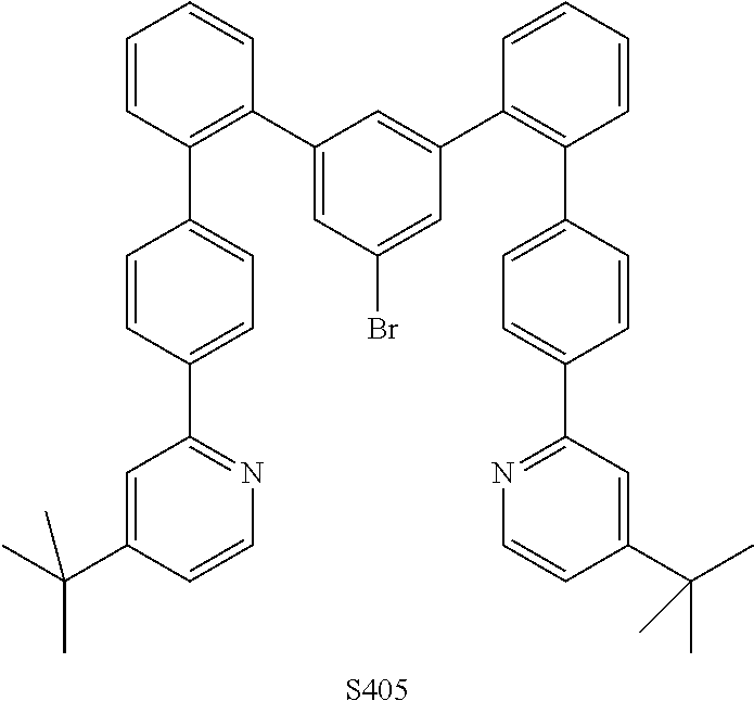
C1=C(C(C)(C)C)C=CN=C1C1=CC=C(C2=C(C3=CC(Br)=CC(C4=C(C5=CC=C(C6=NC=CC(C(C)(C)C)=C6)C=C5)C=CC=C4)=C3)C=CC=C2)C=C1.[S405]
